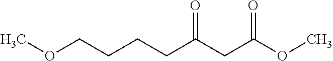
COCCCCC(CC(OC)=O)=O
